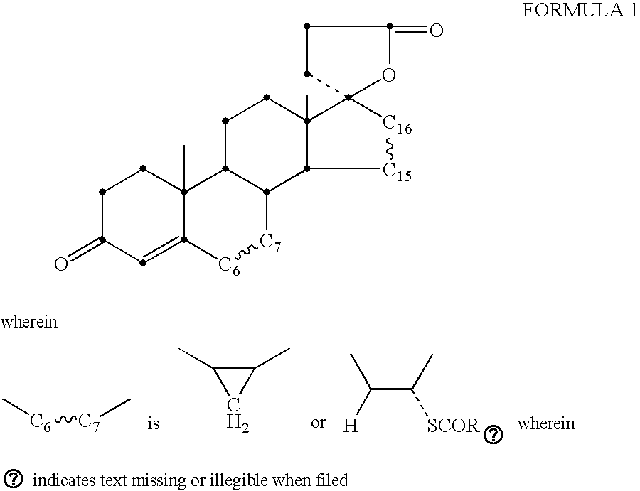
[C7](C)[C6]C.C1(C)C(C)C1.C(C(C)[SCOR])([H])C.[C6]1[C7]C2C3[C15][C16]C4(OC(=O)CC4)C3(C)CCC2C2(C)CCC(=O)C=C12
